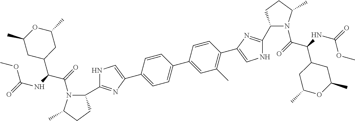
C1=CC(C2=CNC(C3N(C(C(C4CC(C)OC(C)C4)NC(=O)OC)=O)C(C)CC3)=N2)=CC=C1C1=CC(C)=C(C2=CNC(C3N(C(=O)C(NC(=O)OC)C4CC(C)OC(C)C4)C(C)CC3)=N2)C=C1
